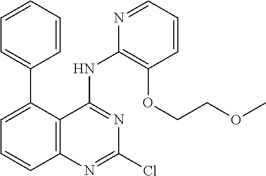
C1(C2=CC=CC3=C2C(NC2=C(OCCOC)C=CC=N2)=NC(Cl)=N3)=CC=CC=C1
